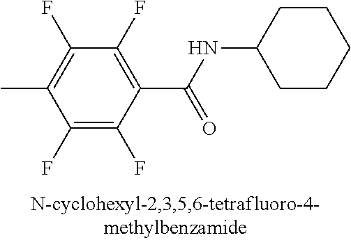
C1(F)=C(F)C(C(NC2CCCCC2)=O)=C(F)C(F)=C1C
